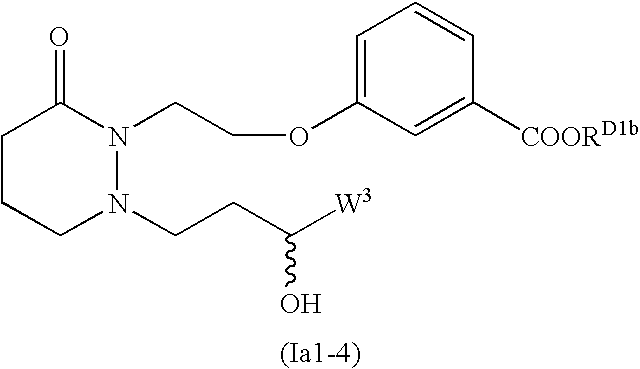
C1CCN(CCC([W3])O)N(CCOC2=CC=CC([COORD1b])=C2)C1=O
